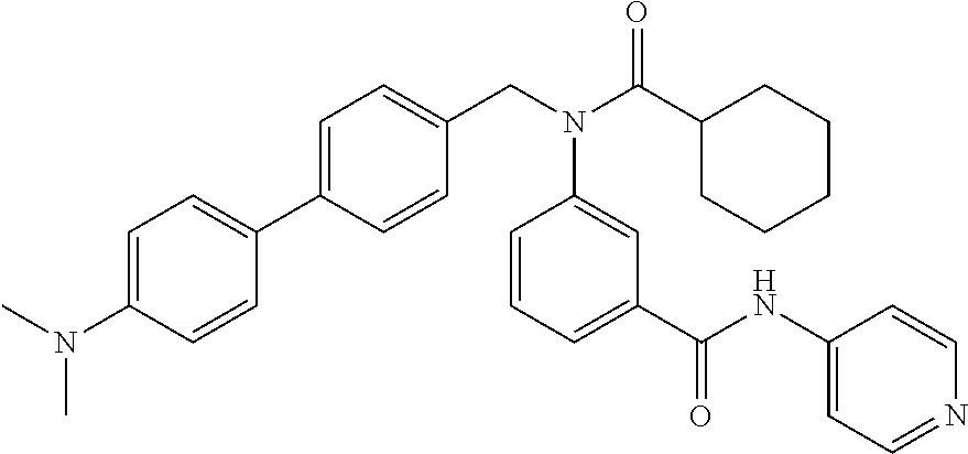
C1=C(C2=CC=C(N(C)C)C=C2)C=CC(CN(C(C2CCCCC2)=O)C2=CC(C(NC3=CC=NC=C3)=O)=CC=C2)=C1
